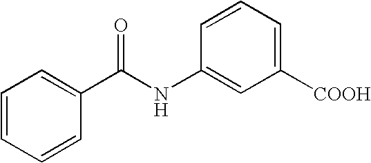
C1=CC=CC(C(NC2=CC([COOH])=CC=C2)=O)=C1
